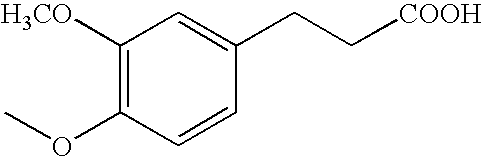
C1([H3CO])=C(OC)C=CC(CC[COOH])=C1
